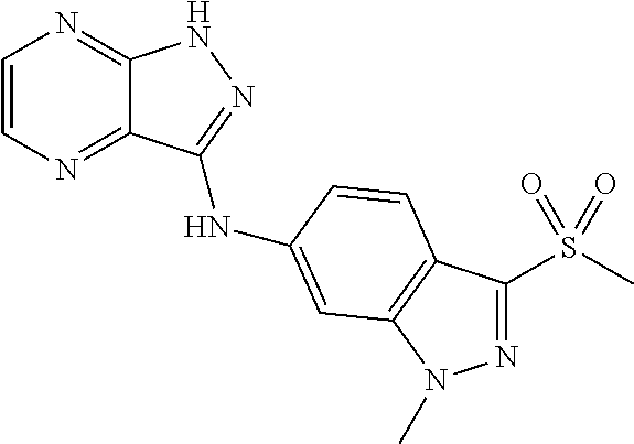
C1=CN=C2C(=N1)NN=C2NC1=CC2=C(C(S(C)(=O)=O)=NN2C)C=C1
